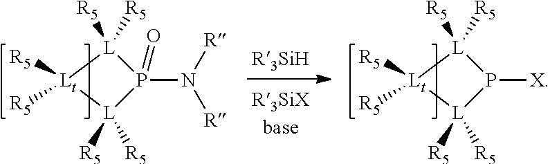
[L]1([R5])([R5])[Lt]([R5])([R5])[L]([R5])([R5])P1(N([R])[R])=O.[L]1([R5])([R5])[Lt]([R5])([R5])[L]([R5])([R5])P1[X]
